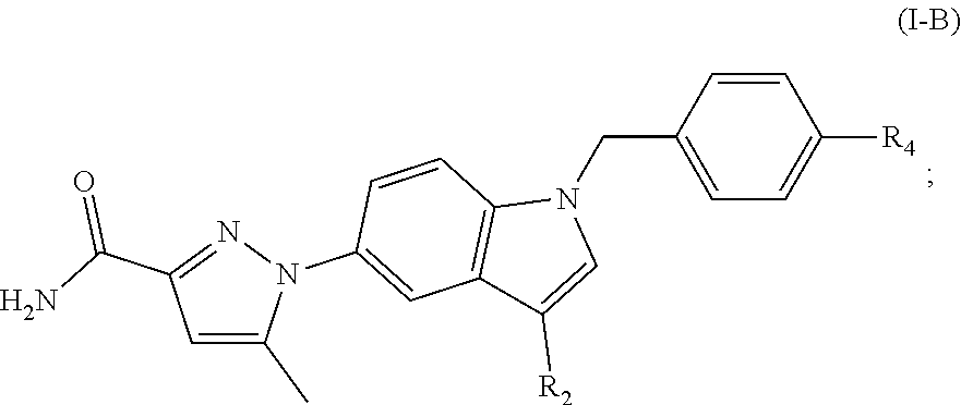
C1=C(C)N(C2=CC3=C(C=C2)N(CC2=CC=C([R4])C=C2)C=C3[R2])N=C1C(N)=O
